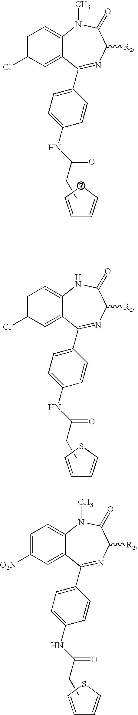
C1=CCC=C1.C1=C(Cl)C=C2C(=C1)N(C)C(=O)C([R2])N=C2C1=CC=C(NC(=O)CC)C=C1.C1=CSC=C1.C1=C(Cl)C=C2C(=C1)NC(=O)C([R2])N=C2C1=CC=C(NC(=O)CC)C=C1.C1=CSC=C1.C1=C([O2N])C=C2C(=C1)N(C)C(=O)C([R2])N=C2C1=CC=C(NC(=O)CC)C=C1
